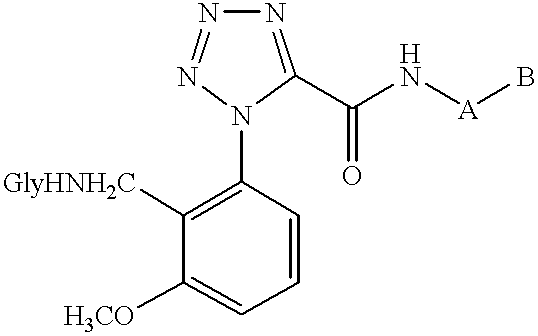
N1=C(C(N[A]B)=O)N(C2=C([GlyHNH2C])C([H3CO])=CC=C2)N=N1
